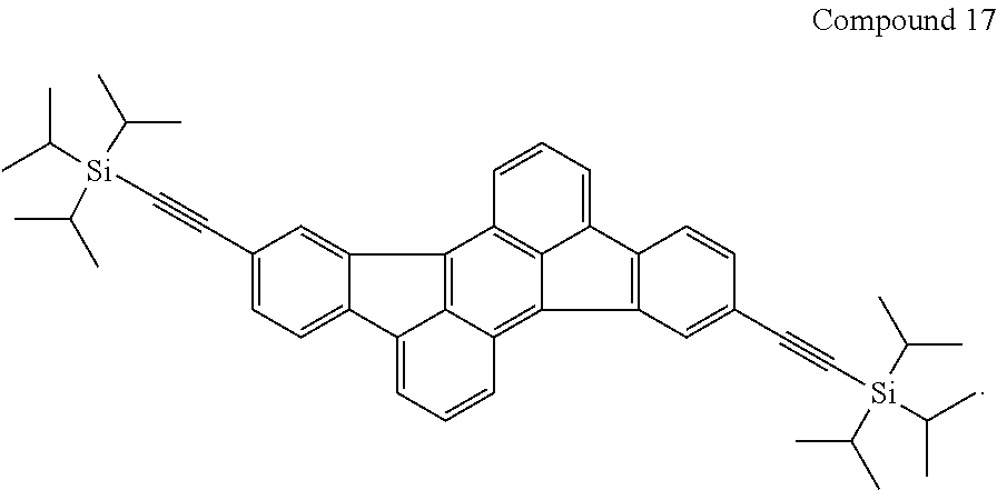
C12=CC(C#C[Si](C(C)C)(C(C)C)C(C)C)=CC=C1C1=CC=CC3=C4C5=C(C2=C13)C=CC=C5C1=C4C=C(C#C[Si](C(C)C)(C(C)C)C(C)C)C=C1
